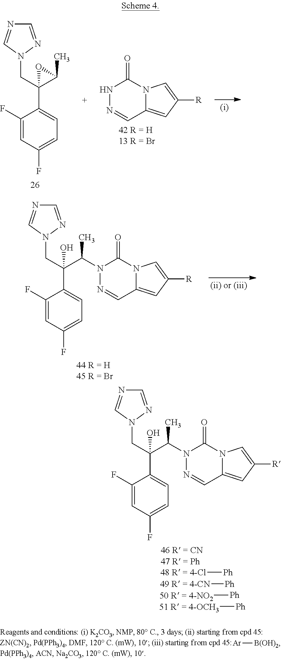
C1(F)=CC(F)=CC=C1C1(CN2N=CN=C2)C(C)O1.C12=CC([R])=CN1C(=O)NN=C2.C1(F)=CC(F)=CC=C1C(CN1N=CN=C1)(C(C)N1C(=O)N2C(=CC([R])=C2)C=N1)O.C1(F)=CC(F)=CC=C1C(CN1N=CN=C1)(C(C)N1C(=O)N2C(=CC([R])=C2)C=N1)O.[48 R = 4-Cl][Ph].[49 R = 4-CN][Ph].[50 R = 4-NO2][Ph].[51 R = 4-OCH3][Ph].[Ar][B(OH)2]
